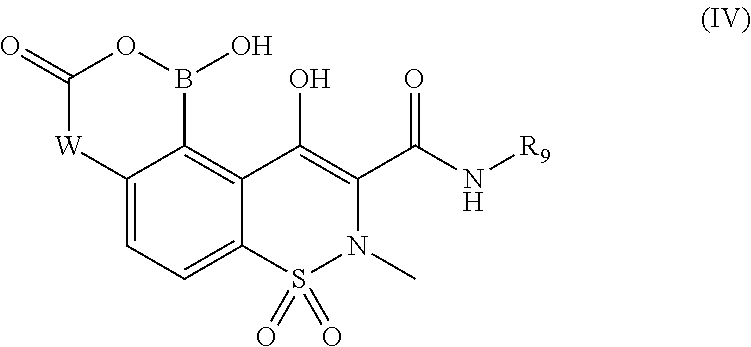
C12=CC=C3C(=C1B(O)OC(=O)[W]2)C(O)=C(C(N[R9])=O)N(C)S3(=O)=O
